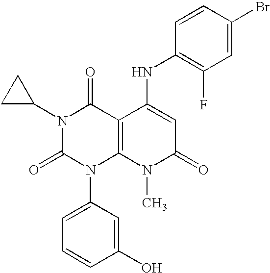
N1(C2CC2)C(=O)N(C2=CC=CC(O)=C2)C2=C(C1=O)C(NC1=C(F)C=C(Br)C=C1)=CC(=O)N2C
